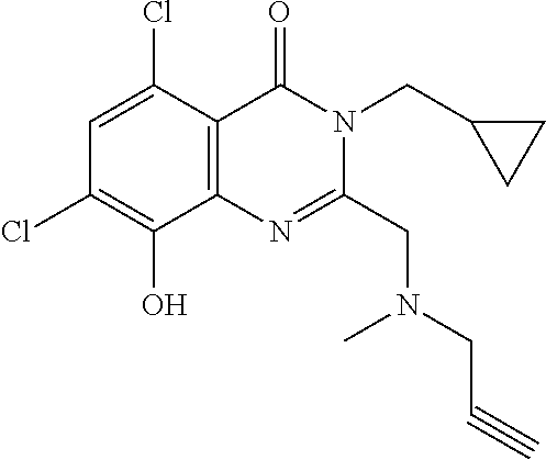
C1=C(Cl)C2=C(C(O)=C1Cl)N=C(CN(C)CC#C)N(CC1CC1)C2=O
